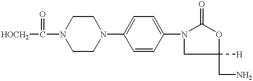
N1(C(=O)[HOCH2])CCN(C2=CC=C(N3CC([H])(CN)OC3=O)C=C2)CC1
